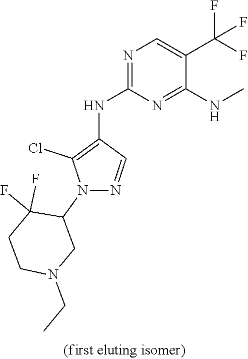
N1=C(NC2=C(Cl)N(C3C(F)(F)CCN(CC)C3)N=C2)N=C(NC)C(C(F)(F)F)=C1
